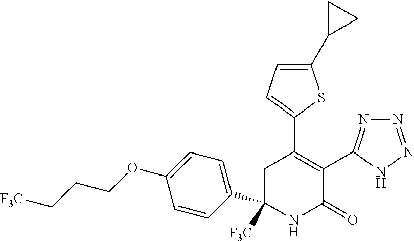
C1=CC(C2([F3C])CC(C3=CC=C(C4CC4)S3)=C(C3=NN=NN3)C(=O)N2)=CC=C1OCCC[F3C]
